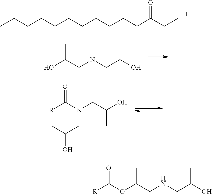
CCCCCCCCCCCC(CC)=O.OC(CNCC(O)C)C.[R]C(N(CC(C)O)CC(O)C)=O.O(C(CNCC(O)C)C)C(=O)[R]
